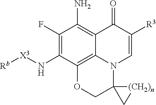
C1(F)=C(N[X3][Rb])C2=C3C(=C1N)C(=O)C([R3])=CN3C1(CO2)C[(CH2)n]1
